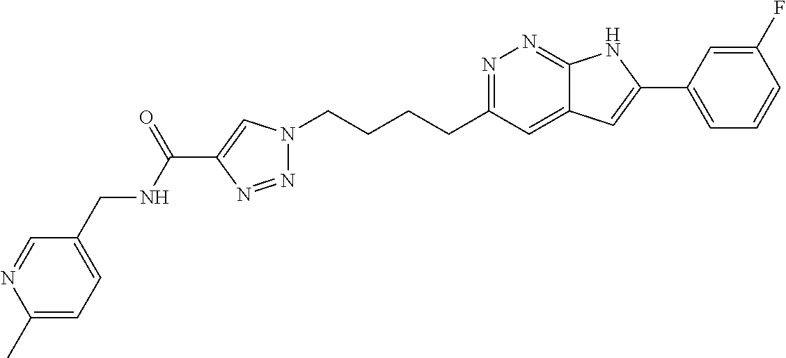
N1=C(CCCCN2N=NC(C(NCC3=CC=C(C)N=C3)=O)=C2)C=C2C(=N1)NC(C1=CC=CC(F)=C1)=C2
